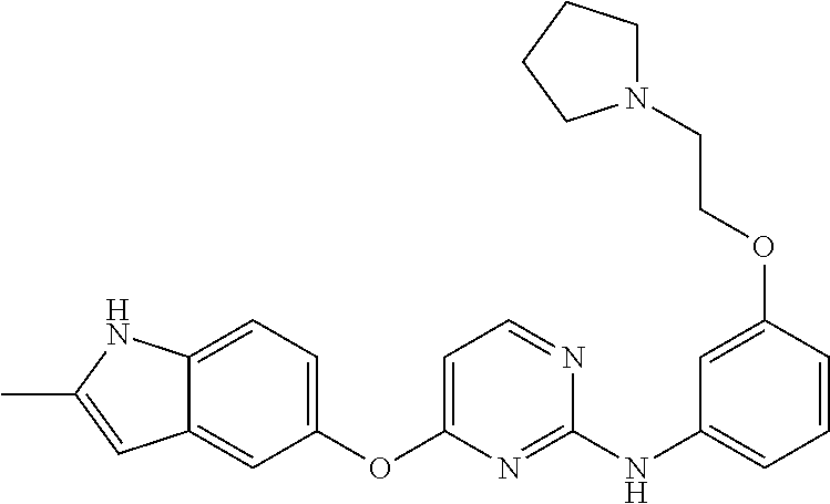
C12=CC=C(OC3=CC=NC(NC4=CC=CC(OCCN5CCCC5)=C4)=N3)C=C1C=C(C)N2
